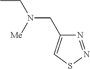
CCN(CC1=CSN=N1)[Me]
